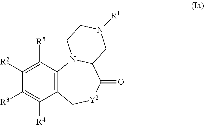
C1([R5])=C([R2])C([R3])=C([R4])C2=C1N1C(C(=O)[Y2]C2)CN([R1])CC1
